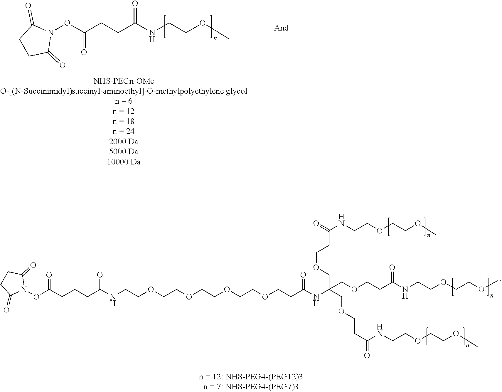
C1(=O)N(OC(CCC(NCCOC)=O)=O)C(=O)CC1.N1(OC(CCCC(NCCOCCOCCOCCOCCC(NC(COCCC(NCCOCCOC)=O)(COCCC(NCCOCCOC)=O)COCCC(=O)NCCOCCOC)=O)=O)=O)C(=O)CCC1=O
